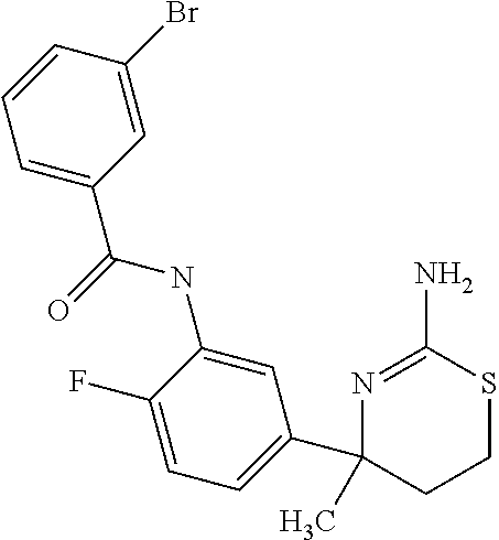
C1=C(NC(=O)C2=CC=CC(Br)=C2)C(F)=CC=C1C1(C)CCSC(N)=N1
